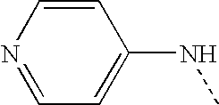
C1=CN=CC=C1NC
